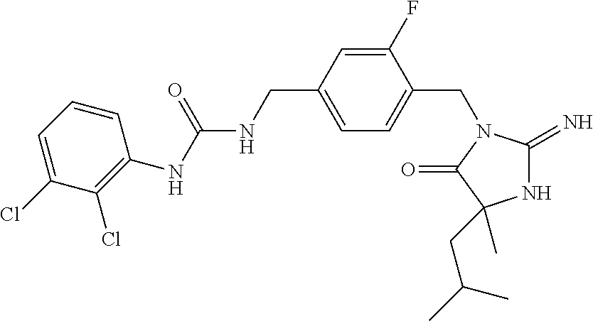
N1C(=N)N(CC2=CC=C(CNC(NC3=C(Cl)C(Cl)=CC=C3)=O)C=C2F)C(=O)C1(C)CC(C)C
